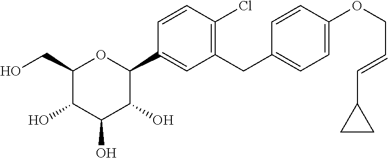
C1(CO)C(O)C(O)C(O)C(C2=CC(CC3=CC=C(OCC=CC4CC4)C=C3)=C(Cl)C=C2)O1
